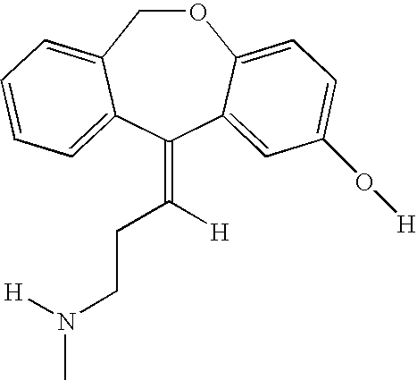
O1CC2=CC=CC=C2C(=C([H])CCN(C)[H])C2=CC(O[H])=CC=C12
